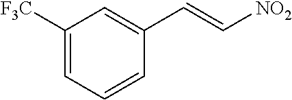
C1([F3C])=CC=CC(C=C[NO2])=C1
